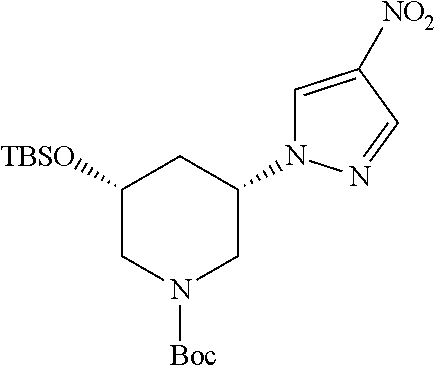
C1([TBSO])CN([Boc])CC(N2C=C([NO2])C=N2)C1
